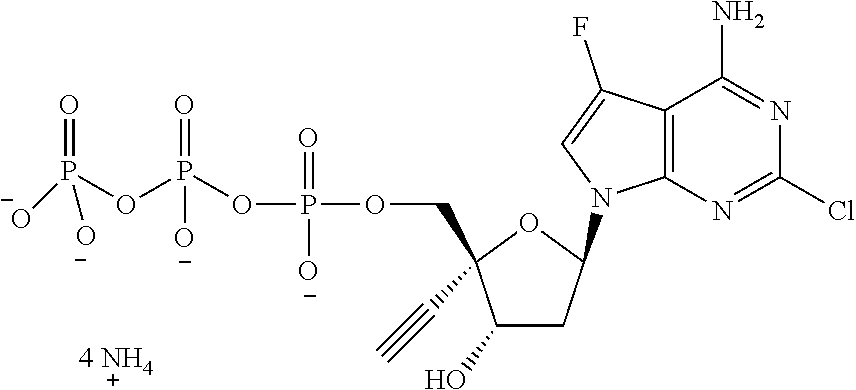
C12=C(N=C(Cl)N=C1N)N(C1CC(O)C(COP(=O)([O-])OP(OP(=O)([O-])[O-])(=O)[O-])(C#C)O1)C=C2F.[4 NH4]
